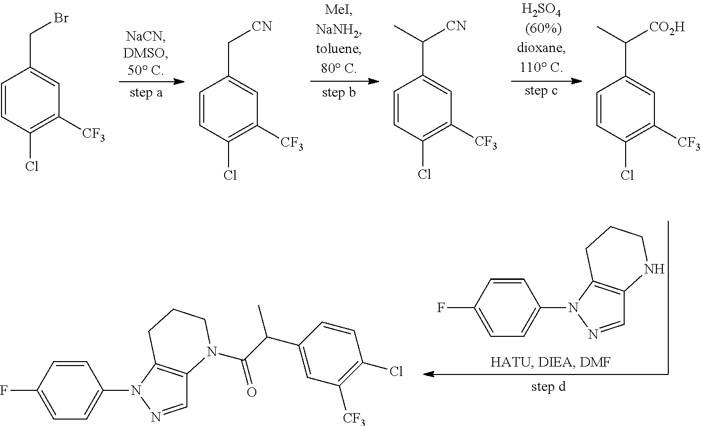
C1=CC(F)=CC=C1N1N=CC2=C1CCCN2.C1=CC(F)=CC=C1N1N=CC2=C1CCCN2C(C(C1=CC([CF3])=C(Cl)C=C1)C)=O.C1=CC(Cl)=C([CF3])C=C1CBr.C1=CC(Cl)=C([CF3])C=C1C[CN].C1=CC(Cl)=C([CF3])C=C1C([CN])C.C1=CC(Cl)=C([CF3])C=C1C([CO2H])C
